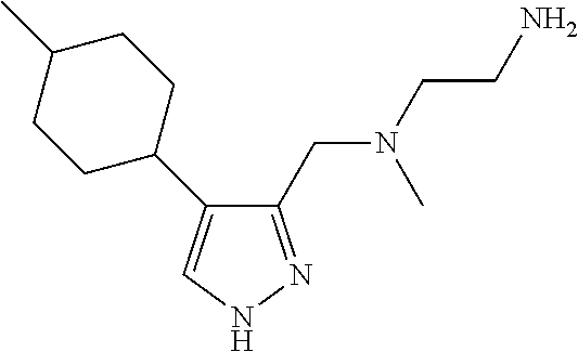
C1(CN(CCN)C)=NNC=C1C1CCC(C)CC1
